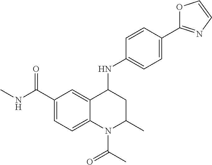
C1=C2C(=CC=C1C(NC)=O)N(C(C)=O)C(C)CC2NC1=CC=C(C2=NC=CO2)C=C1
